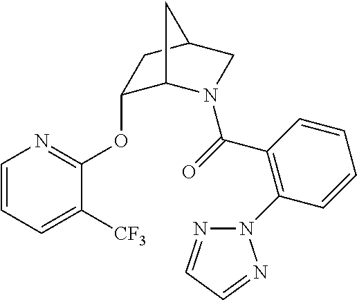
C1=CC=C([CF3])C(OC2C3N(C(=O)C4=C(N5N=CC=N5)C=CC=C4)CC(C2)C3)=N1
